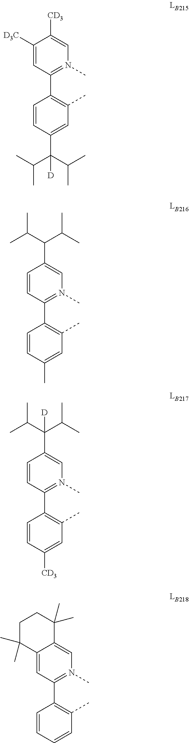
C1=CC(C(C(C)C)C(C)C)=CN(C)=C1C1=C(C)C=C(C)C=C1.C1=C([D3C])C([CD3])=CN(C)=C1C1=C(C)C=C(C(C(C)C)(C(C)C)[D])C=C1.C1=CC(C(C(C)C)(C(C)C)[D])=CN(C)=C1C1=C(C)C=C([CD3])C=C1.C1=C2C(=CN(C)=C1C1=C(C)C=CC=C1)C(C)(C)CCC2(C)C
